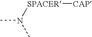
CN(C)[SPACER][CAP]
